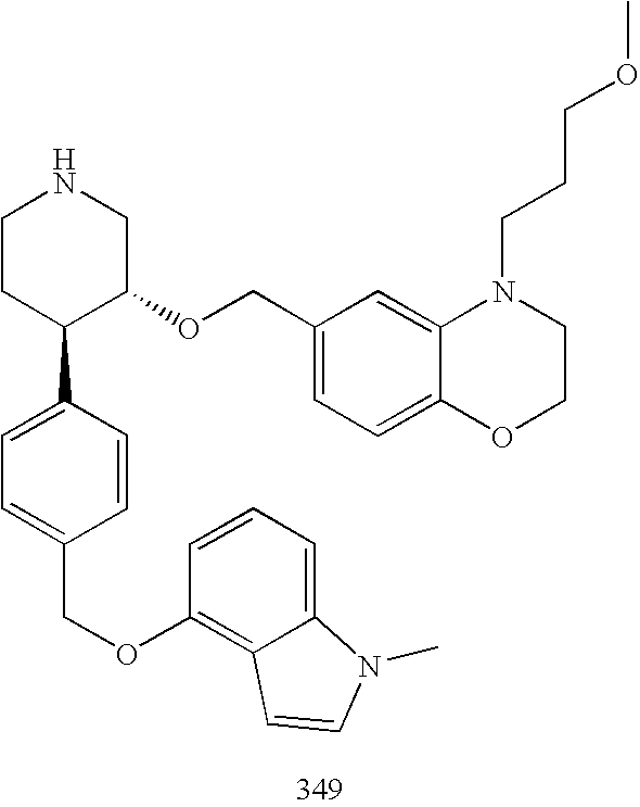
C1CC(C2=CC=C(COC3=C4C(=CC=C3)N(C)C=C4)C=C2)C(OCC2=CC=C3C(=C2)N(CCCOC)CCO3)CN1
